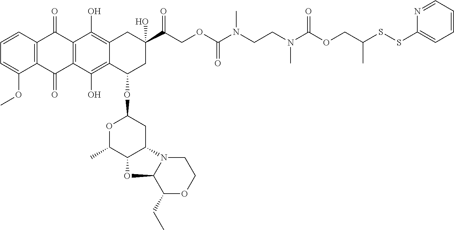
C1=CC2=C(C(OC)=C1)C(=O)C1=C(C2=O)C(O)=C2C(=C1O)C(OC1OC(C)C3C(C1)N1C(O3)C(CC)OCC1)CC(C(COC(N(CCN(C(OCC(SSC1=CC=CC=N1)C)=O)C)C)=O)=O)(O)C2
